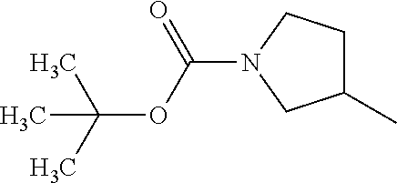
O(C(N1CC(C)CC1)=O)C(C)(C)C
